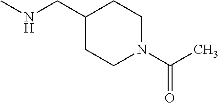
C1(CNC)CCN(C(C)=O)CC1
